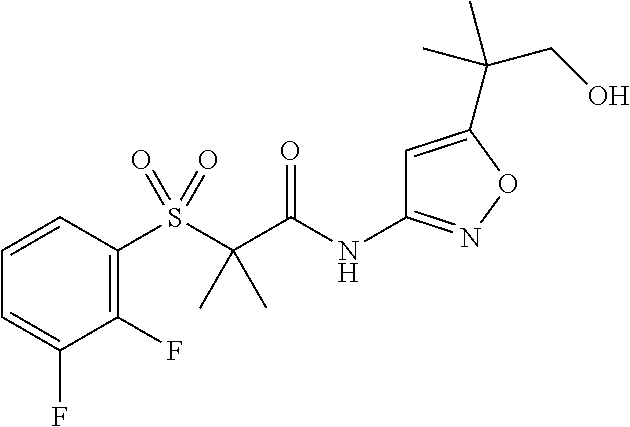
C1(S(C(C(NC2=NOC(C(CO)(C)C)=C2)=O)(C)C)(=O)=O)=C(F)C(F)=CC=C1
